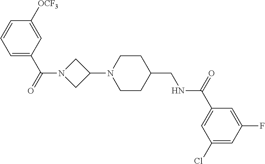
C1(N2CCC(CNC(C3=CC(Cl)=CC(F)=C3)=O)CC2)CN(C(=O)C2=CC=CC([OCF3])=C2)C1
